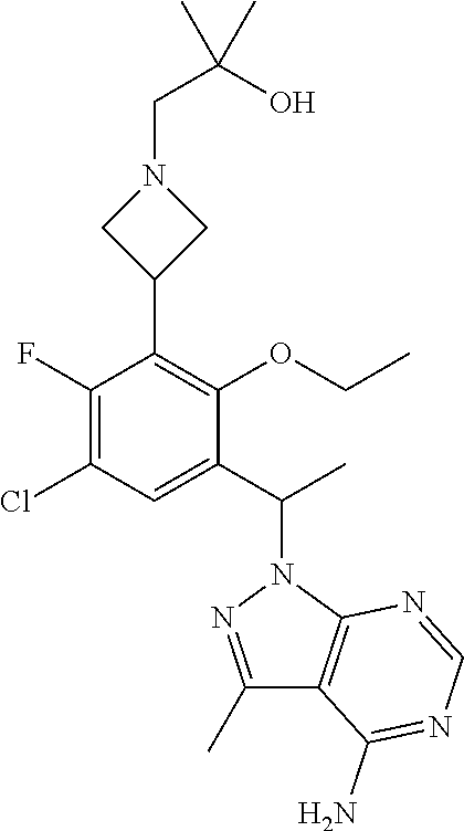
C(CN1CC(C2=C(OCC)C(C(C)N3N=C(C)C4=C3N=CN=C4N)=CC(Cl)=C2F)C1)(O)(C)C
